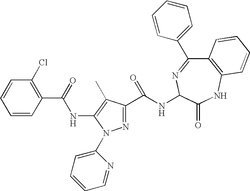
C1=CC(C(NC2=C(C)C(C(NC3N=C(C4=CC=CC=C4)C4=C(NC3=O)C=CC=C4)=O)=NN2C2=CC=CC=N2)=O)=C(Cl)C=C1
